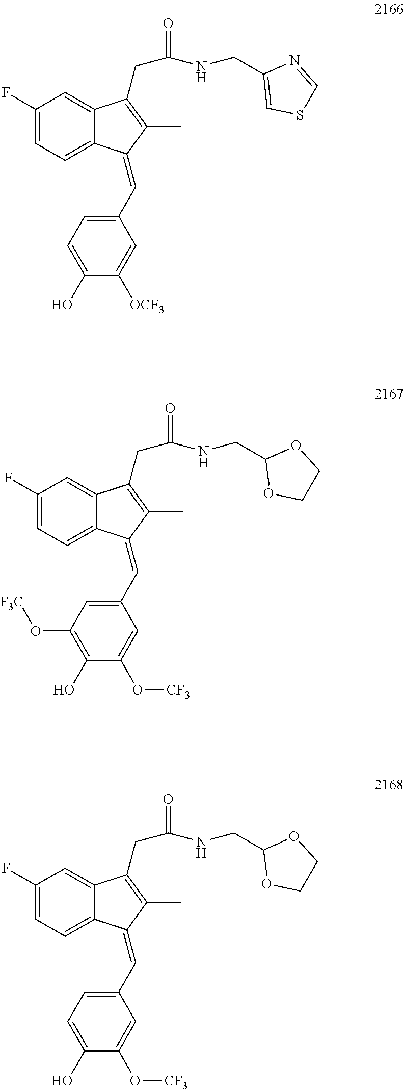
C1(F)=CC=C2C(=C1)C(CC(=O)NCC1=CSC=N1)=C(C)C2=CC1=CC=C(O)C([OCF3])=C1.C1(F)=CC=C2C(=C1)C(CC(=O)NCC1OCCO1)=C(C)C2=CC1=CC(O[F3C])=C(O)C(O[CF3])=C1.C1(F)=CC=C2C(=C1)C(CC(=O)NCC1OCCO1)=C(C)C2=CC1=CC=C(O)C(O[CF3])=C1
